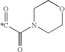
C([*C]=O)(N1CCOCC1)=O
